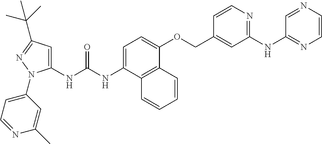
N(C(NC1=CC(C(C)(C)C)=NN1C1=CC=NC(C)=C1)=O)C1=CC=C(OCC2=CC(NC3=NC=CN=C3)=NC=C2)C2=C1C=CC=C2
